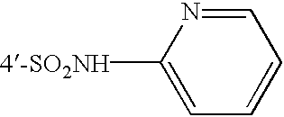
[4-SO2NH]C1=CC=CC=N1
